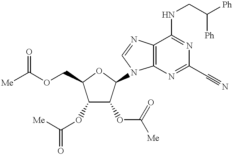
C1(OC([Me])=O)C(OC(=O)[Me])C(N2C3=C(N=C2)C(NCC([Ph])[Ph])=NC(C#N)=N3)OC1COC([Me])=O
